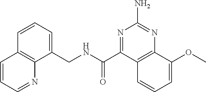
C1=CC=C(CNC(=O)C2=NC(N)=NC3=C2C=CC=C3OC)C2=C1C=CC=N2
